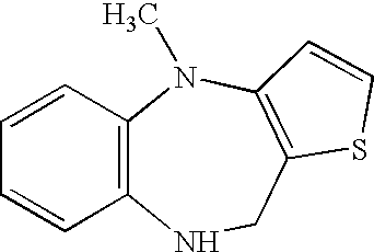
C1=CC2=C(C=C1)NCC1=C(N2C)C=CS1
